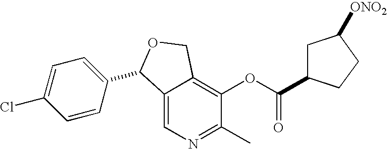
C12=CN=C(C)C(OC(=O)C3CC([ONO2])CC3)=C1COC2C1=CC=C(Cl)C=C1
